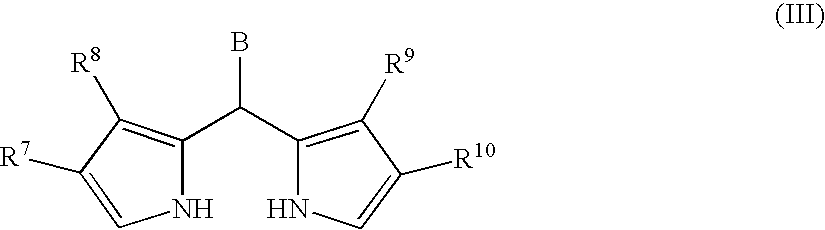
C1([R7])=CNC(C(C2=C([R9])C([R10])=CN2)B)=C1[R8]
